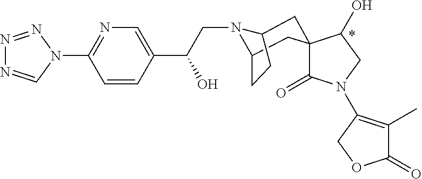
N1=NN(C2=NC=C(C(O)CN3C4CC5(CC3CC4)C(=O)N(C3=C(C)C(=O)OC3)CC5O)C=C2)C=N1
